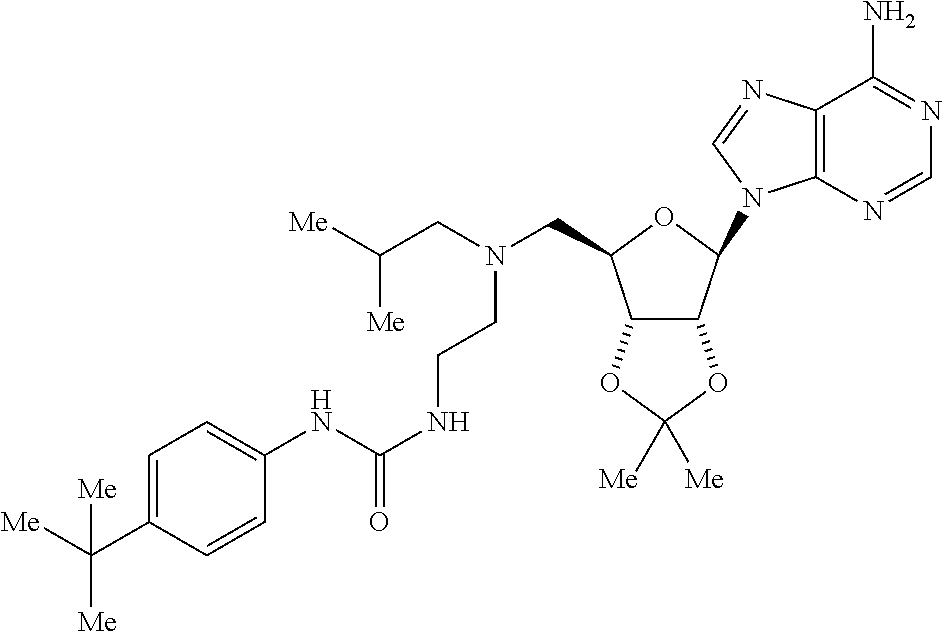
C12=C(N=CN1C1C3C(C(CN(CC([Me])[Me])CCNC(NC4=CC=C(C([Me])([Me])[Me])C=C4)=O)O1)OC([Me])([Me])O3)C(N)=NC=N2
